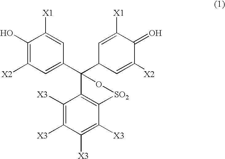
C1(O)=C([X2])C=C(C2(C3C=C([X1])C(=O)C([X2])=C3)C3=C([SO2]O2)C([X3])=C([X3])C([X3])=C3[X3])C=C1[X1]
